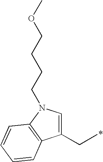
C1(CC)=CN(CCCCOC)C2=C1C=CC=C2
